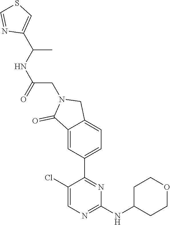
C1(Cl)=CN=C(NC2CCOCC2)N=C1C1=CC=C2C(=C1)C(=O)N(CC(NC(C1=CSC=N1)C)=O)C2
